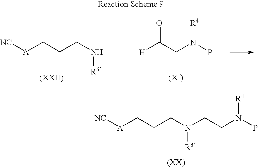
[H]C(CN(P)[R4])=O.[NC][A]CCCN[R3].[NC][A]CCCN([R3])CCN(P)[R4]
